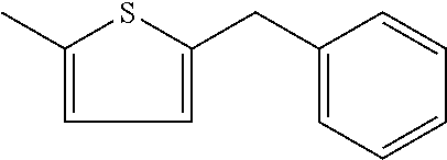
C1(CC2=CC=C(C)S2)=CC=CC=C1
